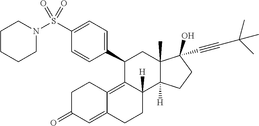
C1(C2=CC=C(S(N3CCCCC3)(=O)=O)C=C2)C2=C3C(=CC(=O)CC3)CCC2([H])C2([H])C(C)(C1)C(C#CC(C)(C)C)(O)CC2
